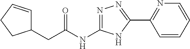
C1(CC(NC2=NN=C(C3=NC=CC=C3)N2)=O)C=CCC1
